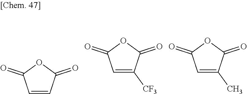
C1=CC(=O)OC1=O.C1=C([CF3])C(=O)OC1=O.C1=C(C)C(=O)OC1=O
